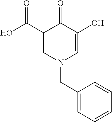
C1(C(O)=O)=CN(CC2=CC=CC=C2)C=C(O)C1=O
